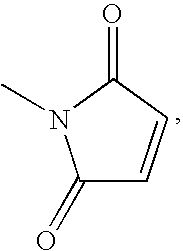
C1(=O)C=CC(=O)N1C
